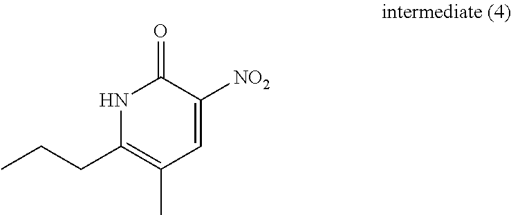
N1C(CCC)=C(C)C=C([NO2])C1=O
